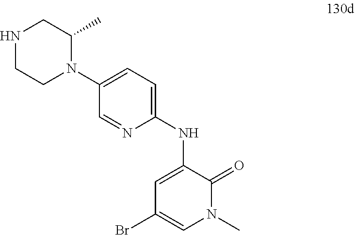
N1CCN(C2=CC=C(NC3=CC(Br)=CN(C)C3=O)N=C2)C(C)C1
